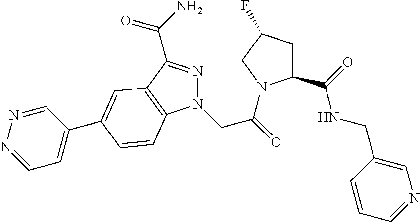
C1C(C(=O)NCC2=CN=CC=C2)N(C(=O)CN2N=C(C(N)=O)C3=C2C=CC(C2=CC=NN=C2)=C3)CC1F
